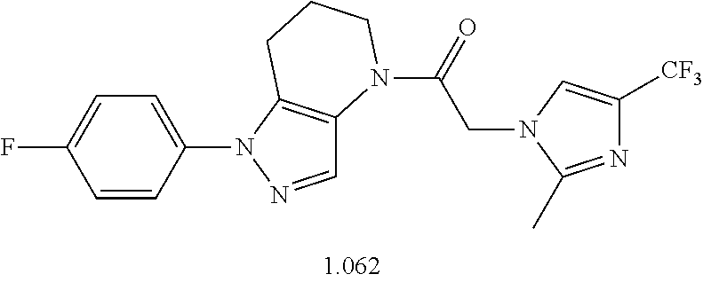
C1=C(N2N=CC3=C2CCCN3C(=O)CN2C(C)=NC([CF3])=C2)C=CC(F)=C1
